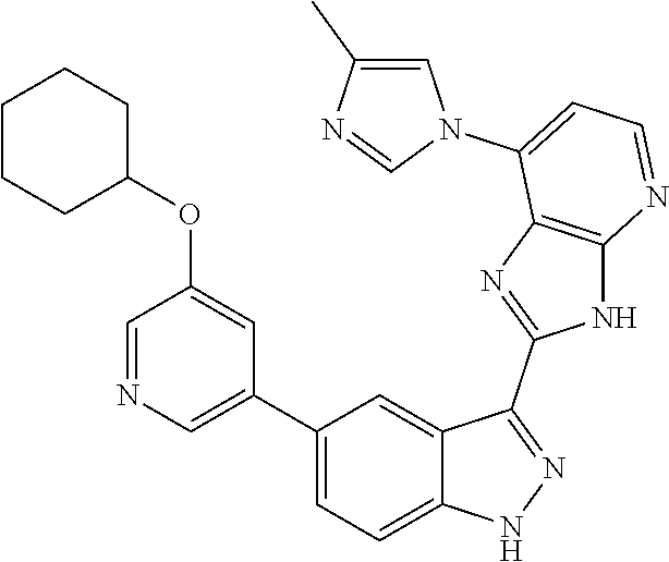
C1(C2=CC=C3C(=C2)C(C2=NC4=C(N2)N=CC=C4N2C=C(C)N=C2)=NN3)=CN=CC(OC2CCCCC2)=C1
